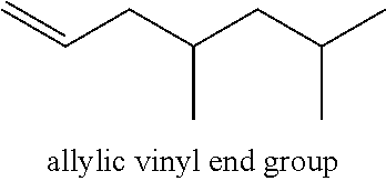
C(CC(CC(C)C)C)=C
